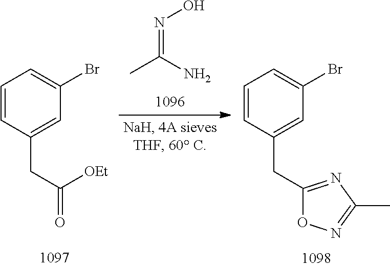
C1=CC(CC([OEt])=O)=CC(Br)=C1.CC(N)=NO.C1=CC(CC2=NC(C)=NO2)=CC(Br)=C1
